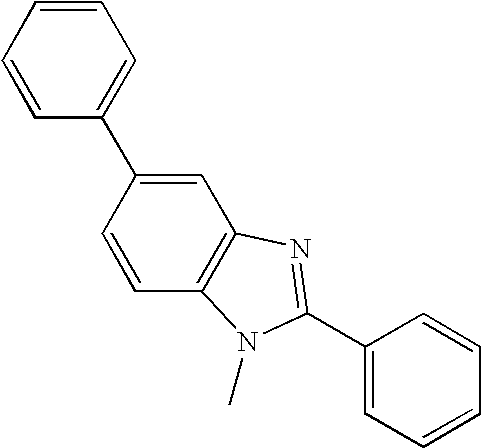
C1=CC(C2=CC=CC=C2)=CC2=C1N(C)C(C1=CC=CC=C1)=N2
